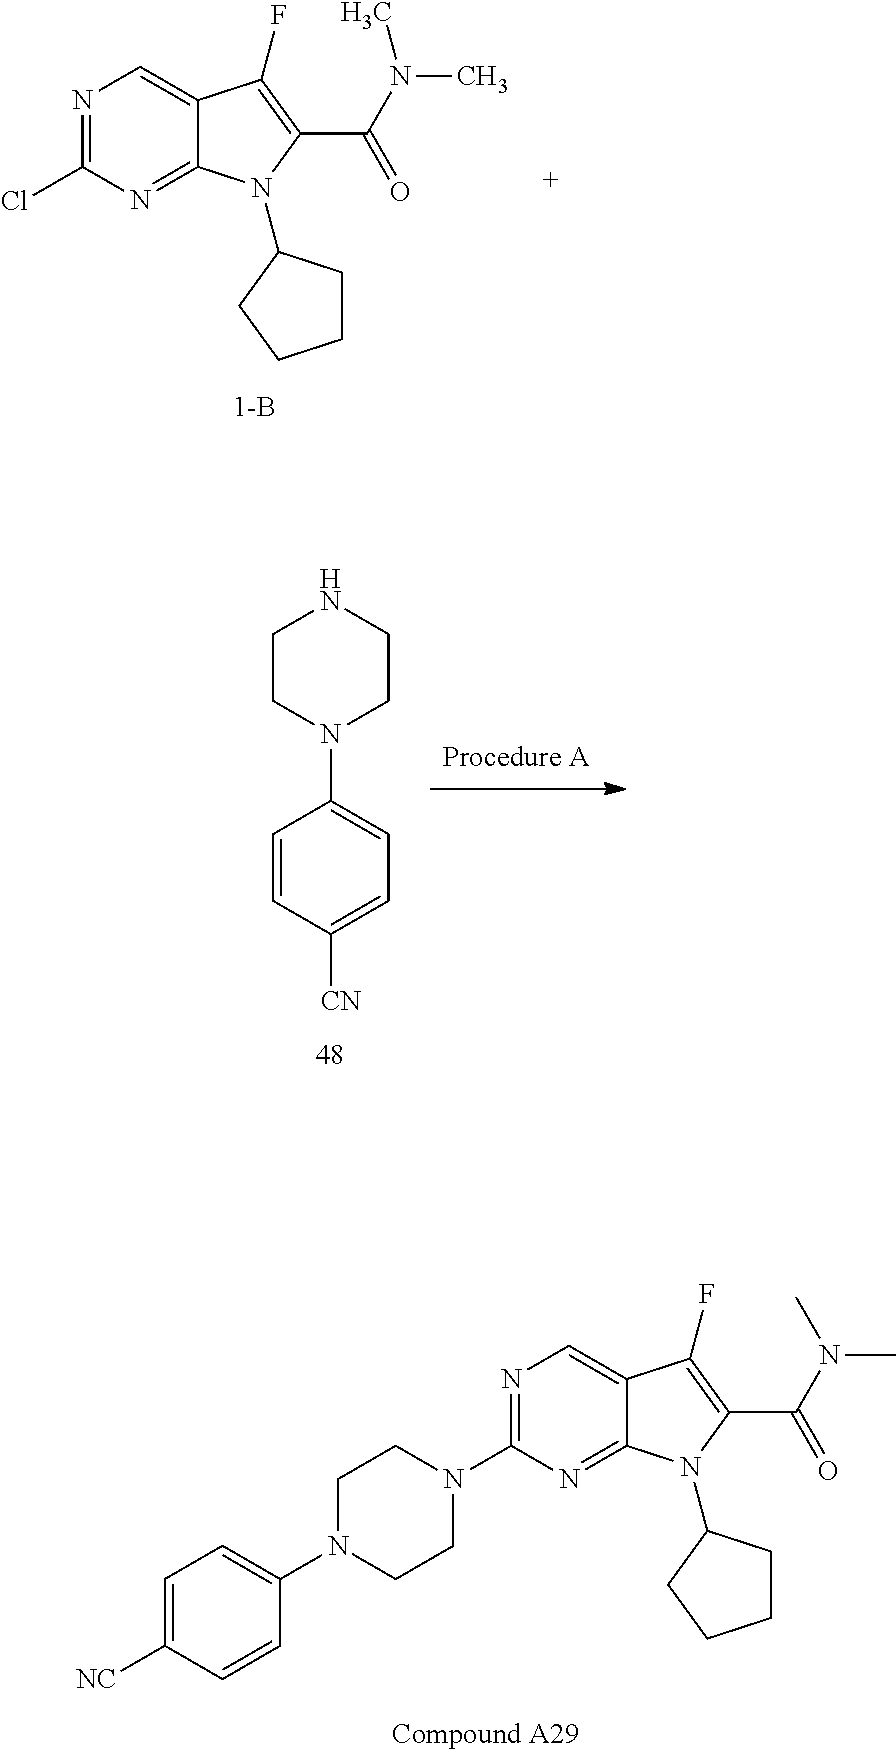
N1(C2=NC=C3C(=N2)N(C2CCCC2)C(C(N(C)C)=O)=C3F)CCN(C2=CC=C([NC])C=C2)CC1.N1=C(Cl)N=C2C(=C1)C(F)=C(C(N(C)C)=O)N2C1CCCC1.C1=C([CN])C=CC(N2CCNCC2)=C1
